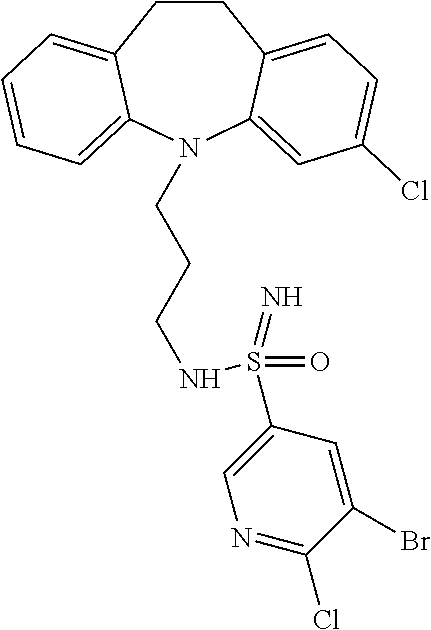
C1CC2=CC=C(Cl)C=C2N(CCCNS(C2=CN=C(Cl)C(Br)=C2)(=O)=N)C2=CC=CC=C12
